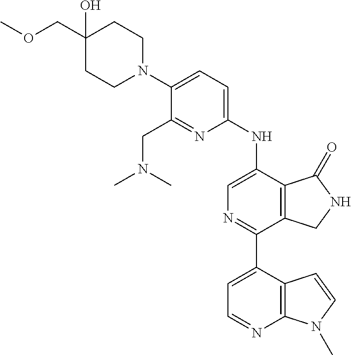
C1(C2=NC=C(NC3=CC=C(N4CCC(COC)(O)CC4)C(CN(C)C)=N3)C3=C2CNC3=O)=CC=NC2=C1C=CN2C
